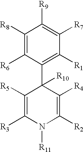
C1([R8])=C([R6])C(C2([R10])C([R5])=C([R3])N([R11])C([R2])=C2[R4])=C([R1])C([R7])=C1[R9]
